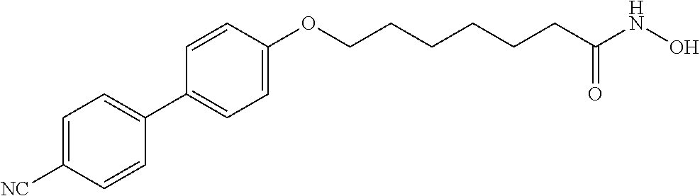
C1=C([NC])C=CC(C2=CC=C(OCCCCCCC(NO)=O)C=C2)=C1
